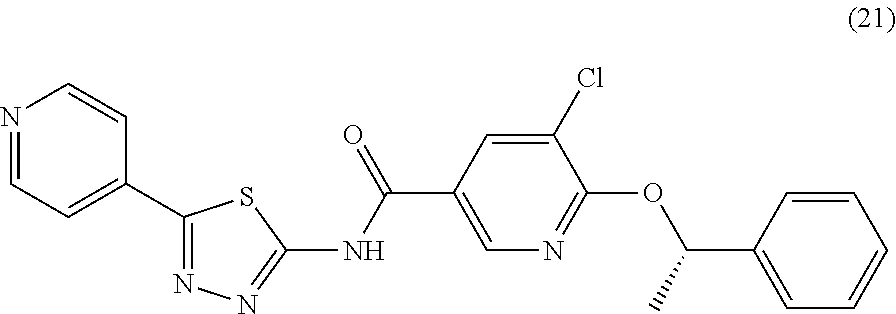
C1(C2=NN=C(NC(=O)C3=CN=C(OC(C)C4=CC=CC=C4)C(Cl)=C3)S2)=CC=NC=C1
